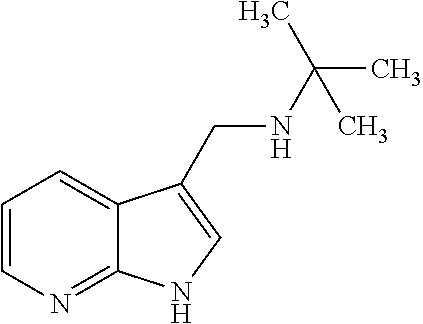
C1=CN=C2C(=C1)C(CNC(C)(C)C)=CN2
